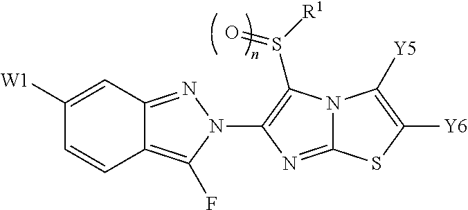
C12=C(F)N(C3=C(S([R1])=O)N4C(=N3)SC([Y6])=C4[Y5])N=C1C=C([W1])C=C2
